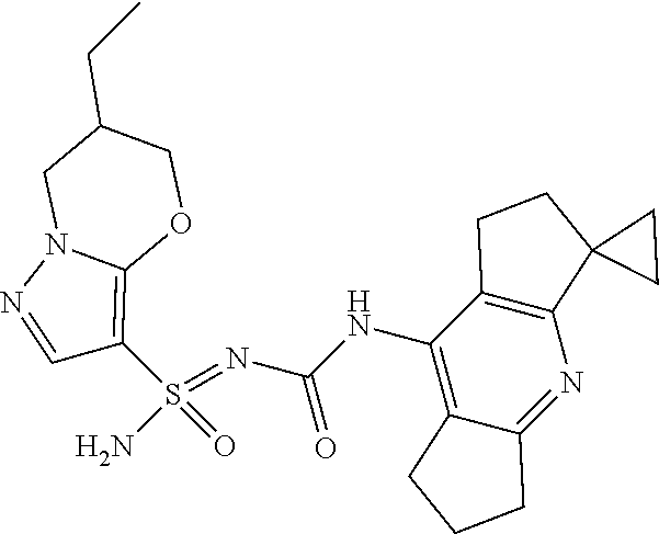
C(NC1=C2C(=NC3=C1CCC31CC1)CCC2)(N=S(N)(=O)C1=C2N(N=C1)CC(CC)CO2)=O
